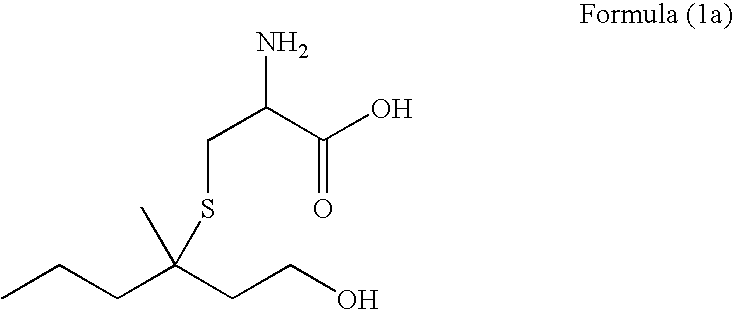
C(C(CCO)(C)SCC(C(O)=O)N)CC
